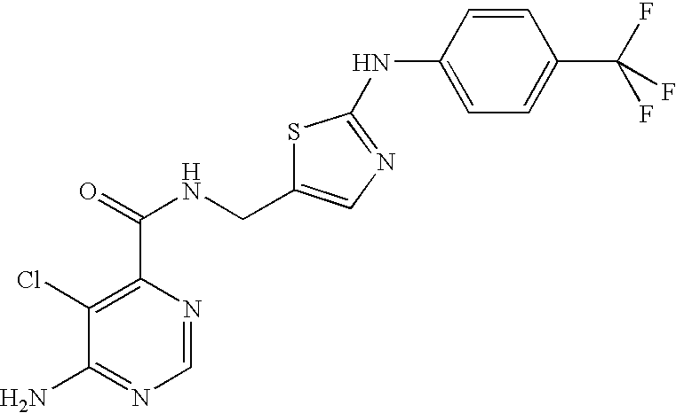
S1C(CNC(=O)C2=C(Cl)C(N)=NC=N2)=CN=C1NC1=CC=C(C(F)(F)F)C=C1
